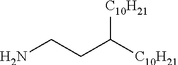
NCCC([C10H21])[C10H21]
